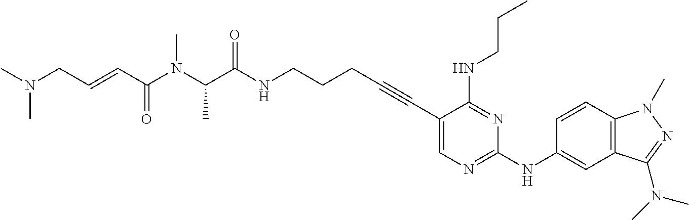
C1(C#CCCCNC(C(N(C(C=CCN(C)C)=O)C)C)=O)=CN=C(NC2=CC3=C(C=C2)N(C)N=C3N(C)C)N=C1NCCC
